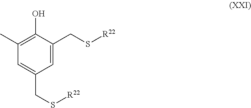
C1(C)=C(O)C(CS[R22])=CC(CS[R22])=C1
